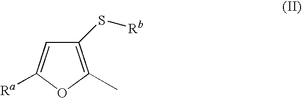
C1(S[Rb])=C(C)OC([Ra])=C1
